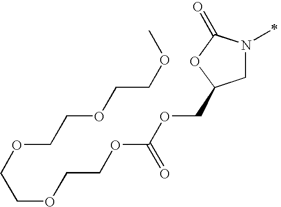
C1N(C)C(=O)OC1COC(OCCOCCOCCOCCOC)=O
